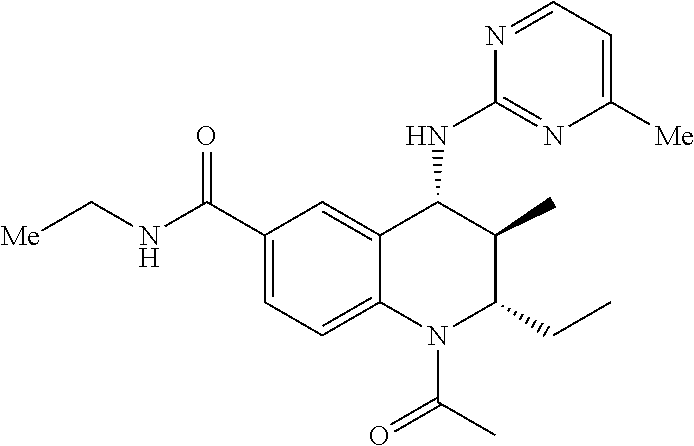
C12=CC(C(NC[Me])=O)=CC=C1N(C(C)=O)C(CC)C(C)C2NC1=NC([Me])=CC=N1
